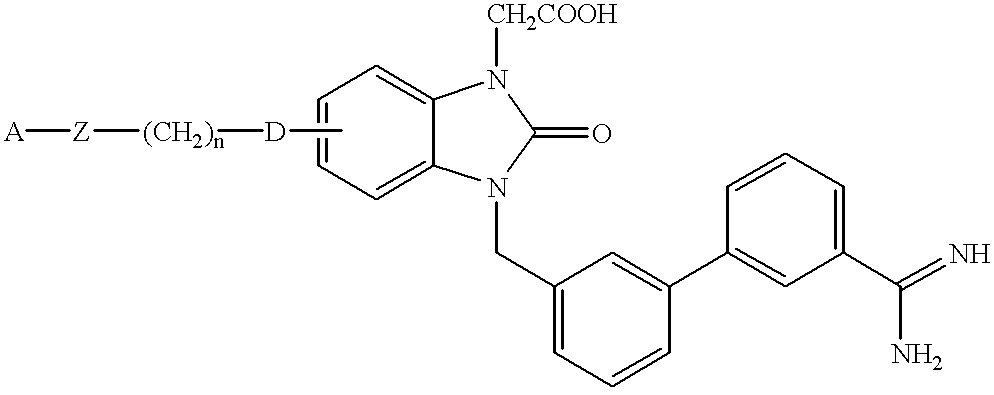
C1=CC=C2C(=C1)N([CH2COOH])C(=O)N2CC1=CC=CC(C2=CC(C(N)=N)=CC=C2)=C1.C[D][(CH2)n][Z][A]
